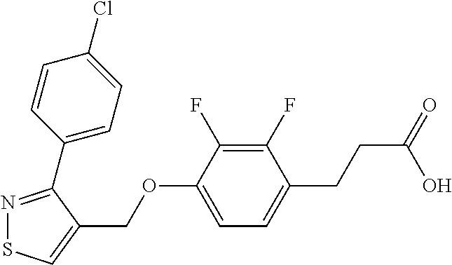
C1(F)=C(F)C(OCC2=CSN=C2C2=CC=C(Cl)C=C2)=CC=C1CCC(=O)O
